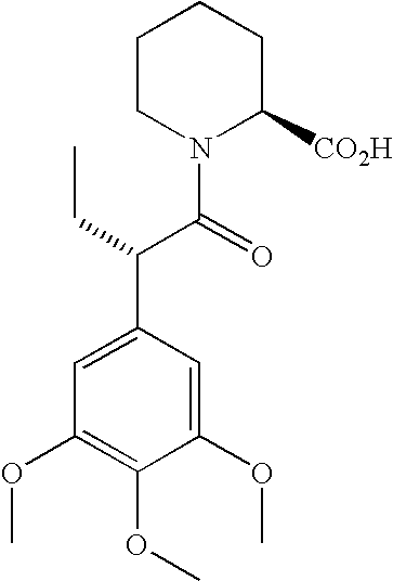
C1CN(C(=O)C(CC)C2=CC(OC)=C(OC)C(OC)=C2)C([CO2H])CC1
